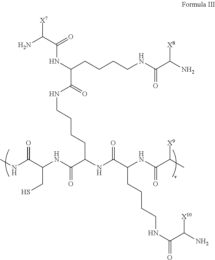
C(CCCCNC(C(N)[X8])=O)(NC(C(N)[X7])=O)C(=O)NCCCCC(NC(C(CCCCNC(C(N)[X10])=O)NC(C(C)[X9])=O)=O)C(NC(C(NC)=O)CS)=O
